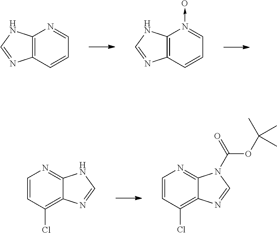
C12=C(C=CC=N1)N=CN2.C12=C(C=CC=N1->O)N=CN2.C12=NC=CC(Cl)=C1N=CN2.C12=NC=CC(Cl)=C1N=CN2C(=O)OC(C)(C)C
